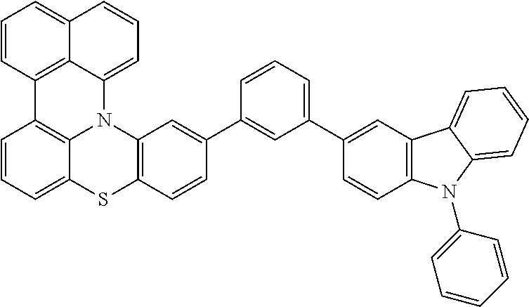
C1=CC=C2C3=C1C1=C4C(=CC=CC4=CC=C1)N3C1=C(C=CC(C3=CC(C4=CC5=C(C=C4)N(C4=CC=CC=C4)C4=CC=CC=C54)=CC=C3)=C1)S2
